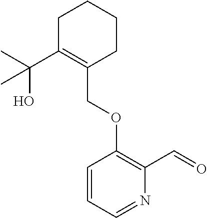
C1C(C(C)(O)C)=C(COC2=C(C=O)N=CC=C2)CCC1
